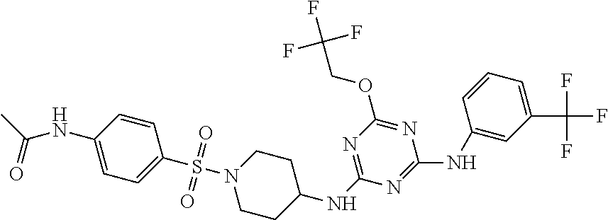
C1(NC(C)=O)=CC=C(S(=O)(=O)N2CCC(NC3=NC(OCC(F)(F)F)=NC(NC4=CC(C(F)(F)F)=CC=C4)=N3)CC2)C=C1
